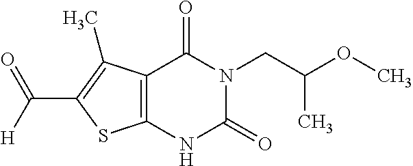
C12=C(NC(=O)N(CC(OC)C)C1=O)SC(C(=O)[H])=C2C
